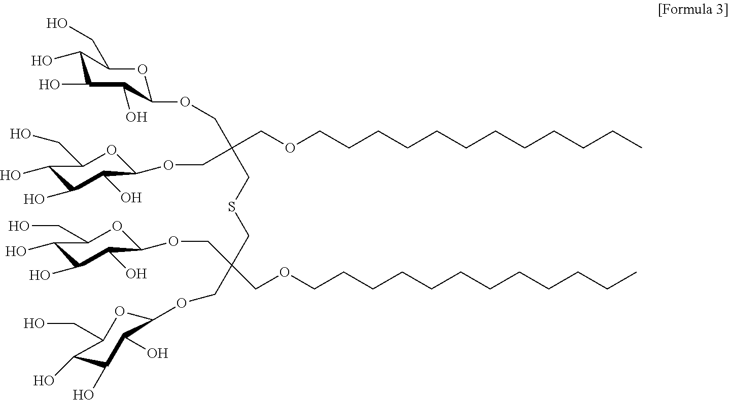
C1(O)C(O)C(O)C(OCC(COCCCCCCCCCCCC)(CSCC(COCCCCCCCCCCCC)(COC2C(O)C(O)C(O)C(CO)O2)COC2C(O)C(O)C(O)C(CO)O2)COC2C(O)C(O)C(O)C(CO)O2)OC1CO
